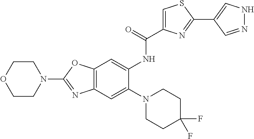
C12=C(OC(N3CCOCC3)=N1)C=C(NC(=O)C1=CSC(C3=CNN=C3)=N1)C(N1CCC(F)(F)CC1)=C2
